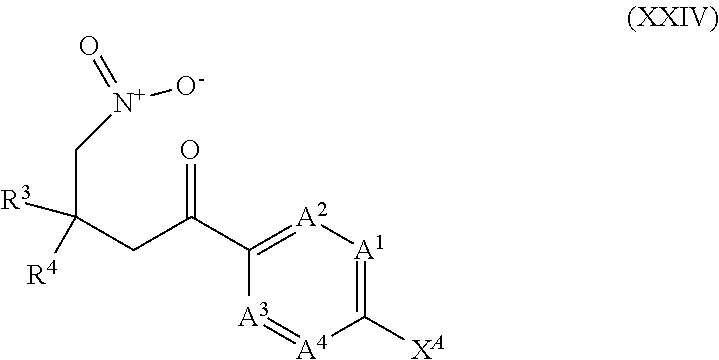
C(=O)(C1=[A2][A1]=C([XA])[A4]=[A3]1)CC([R4])(C[N+]([O-])=O)[R3]
